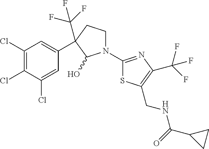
C1N(C2=NC(C(F)(F)F)=C(CNC(C3CC3)=O)S2)C(O)C(C2=CC(Cl)=C(Cl)C(Cl)=C2)(C(F)(F)F)C1
